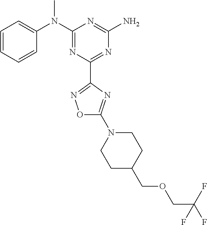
C1=CC=CC(N(C2=NC(C3=NOC(N4CCC(COCC(F)(F)F)CC4)=N3)=NC(N)=N2)C)=C1
